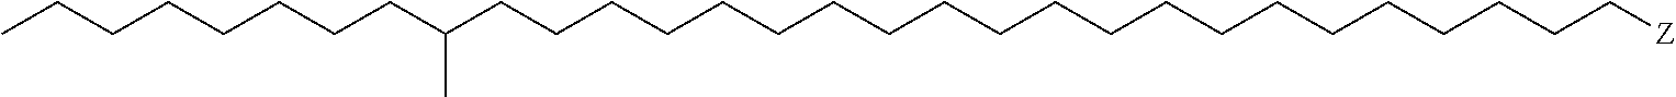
C(CCCCCCCCCCCCCCCCCCC[Z])CC(CCCCCCCC)C
